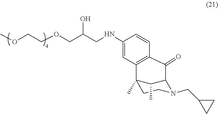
C12(C)CCN(CC3CC3)C(C1C)C(=O)C1=C2C=C(NCC(COCCOC)O)C=C1
